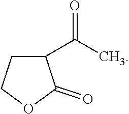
C1(C(C)=O)CCOC1=O
